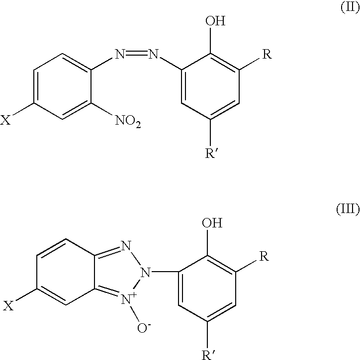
C1(N=NC2=CC=C([X])C=C2[NO2])=CC([R])=CC([R])=C1O.C12=NN(C3=CC([R])=CC([R])=C3O)[N+]([O-])=C1C=C([X])C=C2
